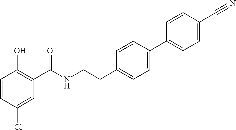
C1=CC(Cl)=CC(C(NCCC2=CC=C(C3=CC=C(C#N)C=C3)C=C2)=O)=C1O
